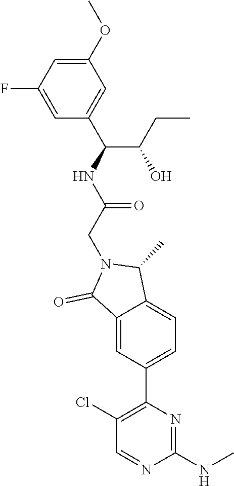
C12=CC(C3=C(Cl)C=NC(NC)=N3)=CC=C1C(C)N(CC(=O)NC(C(O)CC)C1=CC(OC)=CC(F)=C1)C2=O
